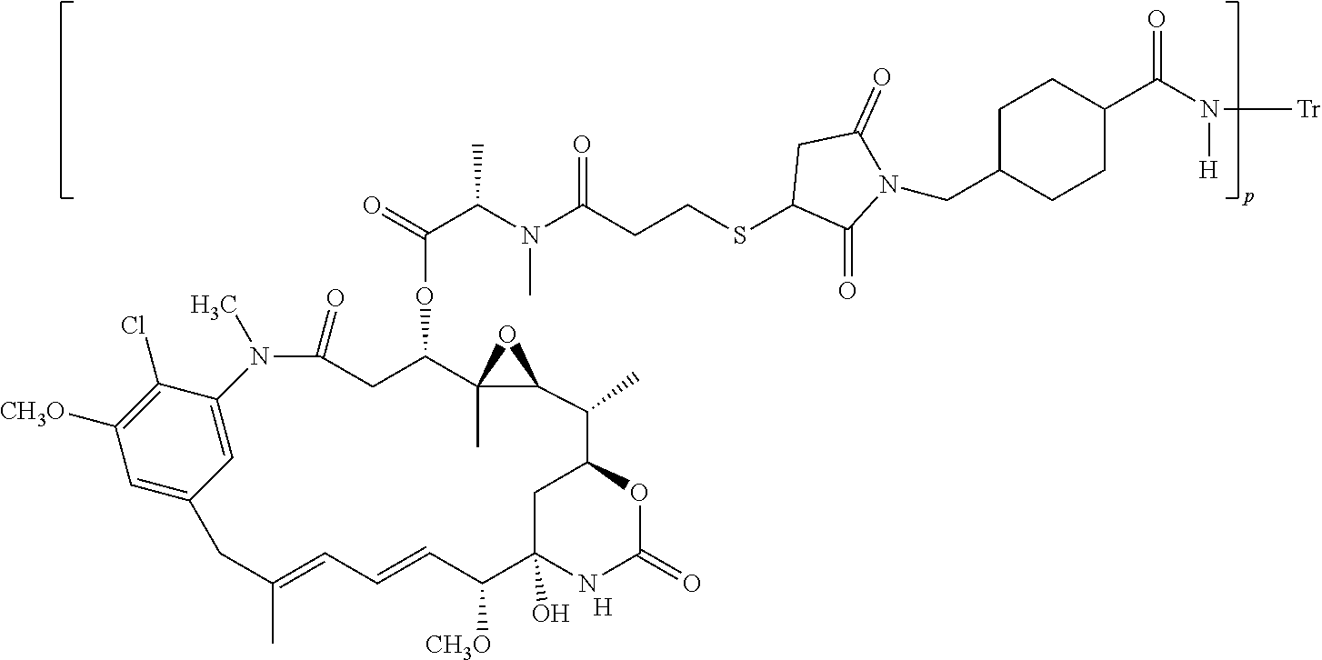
C1C2(O)NC(=O)OC1C(C)C1C(C)(C(OC(C(N(C(CCSC3C(=O)N(CC4CCC(C(N([H])[Tr])=O)CC4)C(=O)C3)=O)C)C)=O)CC(=O)N(C)C3=CC(=CC([CH3O])=C3Cl)CC(C)=CC=CC2[CH3O])O1.[H]
